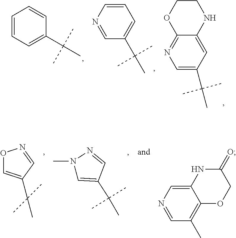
C1=C(C(C)(C)C)C=C2C(=N1)OCCN2.C1=CC=C(C(C)(C)C)C=C1.N1=CC(C(C)(C)C)=CC=C1.O1C=C(C(C)(C)C)C=N1.CN1C=C(C(C)(C)C)C=N1.C12=CN=CC(C)=C1OCC(=O)N2
